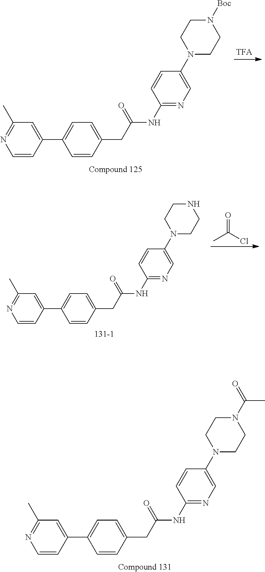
C1=CC(C2=CC=C(CC(=O)NC3=NC=C(N4CCN([Boc])CC4)C=C3)C=C2)=CC(C)=N1.C1=CC(C2=CC=C(CC(=O)NC3=NC=C(N4CCNCC4)C=C3)C=C2)=CC(C)=N1.O=C(Cl)C.C1=CC(C2=CC=C(CC(=O)NC3=NC=C(N4CCN(C(C)=O)CC4)C=C3)C=C2)=CC(C)=N1
